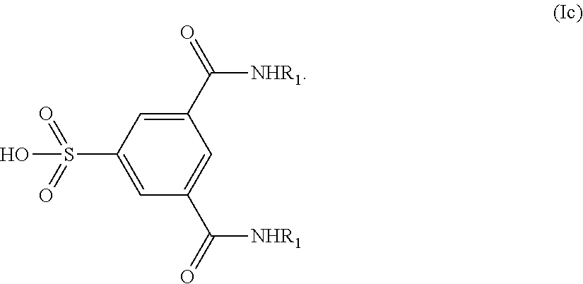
C1=C(S(=O)(=O)O)C=C(C(=O)[NHR1])C=C1C(=O)[NHR1]
